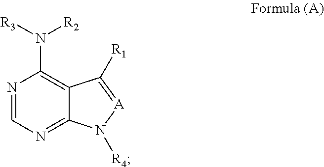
N1=CN=C2C(=C1N([R3])[R2])C([R1])=[A]N2[R4]
